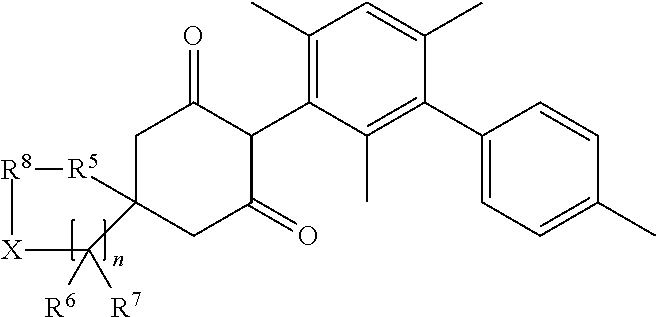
C1C2(CC(=O)C(C3=C(C)C=C(C)C(C4=CC=C(C)C=C4)=C3C)C1=O)[R5][R8][X]C2([R6])[R7]
